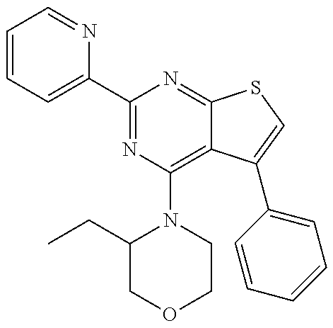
C1=CC=C(C2=NC(N3C(CC)COCC3)=C3C(=N2)SC=C3C2=CC=CC=C2)N=C1
